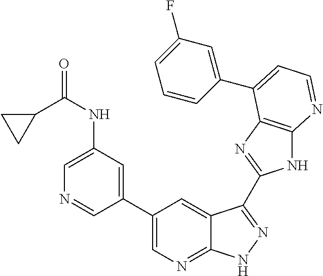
C1(C2=CN=C3C(=C2)C(C2=NC4=C(N2)N=CC=C4C2=CC(F)=CC=C2)=NN3)=CC(NC(=O)C2CC2)=CN=C1
